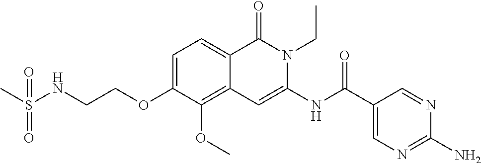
C1=C(OCCNS(C)(=O)=O)C(OC)=C2C(=C1)C(=O)N(CC)C(NC(C1=CN=C(N)N=C1)=O)=C2
